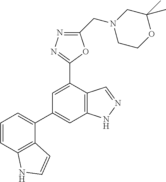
C1=CC2=C(C(C3=CC4=C(C(C5=NN=C(CN6CCOC(C)(C)C6)O5)=C3)C=NN4)=C1)C=CN2
